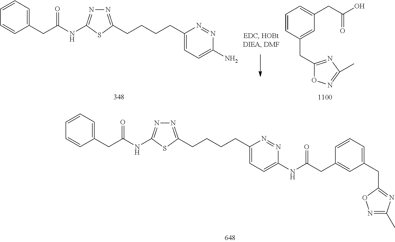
C1(CC(NC2=NN=C(CCCCC3=CC=C(N)N=N3)S2)=O)=CC=CC=C1.C1=CC(CC2=NC(C)=NO2)=CC(CC(O)=O)=C1.C1(CC(NC2=NN=C(CCCCC3=CC=C(NC(CC4=CC(CC5=NC(C)=NO5)=CC=C4)=O)N=N3)S2)=O)=CC=CC=C1
